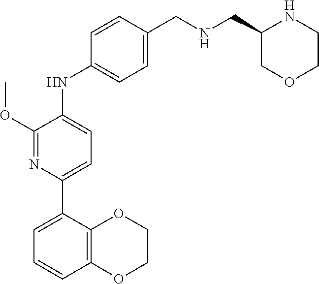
C1(C2=CC=C(NC3=CC=C(CNCC4COCCN4)C=C3)C(OC)=N2)=CC=CC2=C1OCCO2
